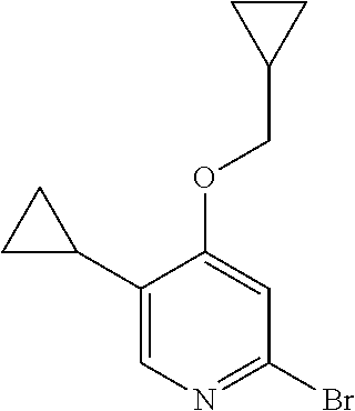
C1(C2CC2)=CN=C(Br)C=C1OCC1CC1
